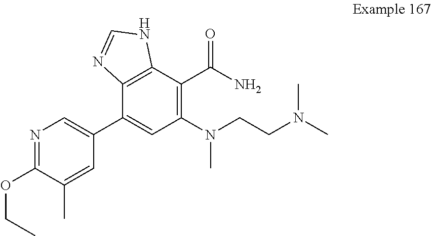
N1=C(OCC)C(C)=CC(C2=CC(N(CCN(C)C)C)=C(C(N)=O)C3=C2N=CN3)=C1
